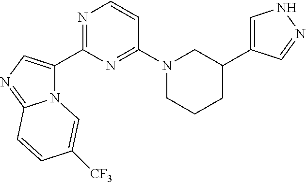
N12C(C3=NC=CC(N4CCCC(C5=CNN=C5)C4)=N3)=CN=C1C=CC([CF3])=C2
